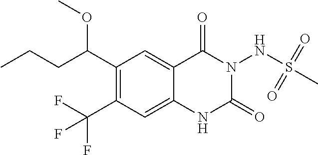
C1(C(CCC)OC)=C(C(F)(F)F)C=C2C(=C1)C(=O)N(NS(C)(=O)=O)C(=O)N2
